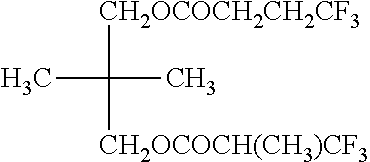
[CH2OCOCH2CH2CF3]C([CH2OCOCH(CH3)CF3])(C)C
